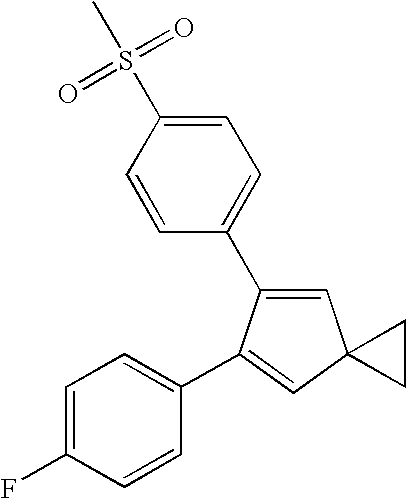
C1=C(C2=CC=C(S(C)(=O)=O)C=C2)C(C2=CC=C(F)C=C2)=CC12CC2
